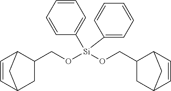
C1=CC2CC(CO[Si](OCC3C4C=CC(C3)C4)(C3=CC=CC=C3)C3=CC=CC=C3)C1C2
